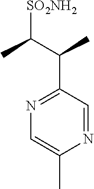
N1=C(C(C([SO2NH2])C)C)C=NC(C)=C1
